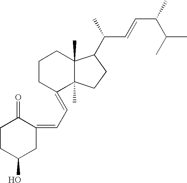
C1CC(O)CC(=CC=C2C3(C)C(C)(CCC2)C(C(C=CC(C(C)C)C)C)CC3)C1=O
